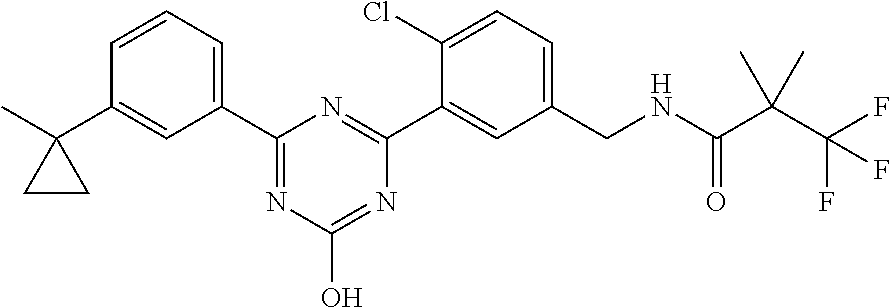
C1=CC=C(C2=NC(O)=NC(C3=CC(CNC(=O)C(C(F)(F)F)(C)C)=CC=C3Cl)=N2)C=C1C1(C)CC1
